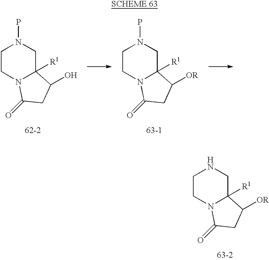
C1CN2C([R1])(CN1P)C(O)CC2=O.C1CN2C([R1])(CN1P)C([OR])CC2=O.C1CN2C([R1])(CN1)C([OR])CC2=O
